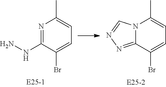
N1=C(NN)C(Br)=CC=C1C.N12C(=NN=C1)C(Br)=CC=C2C
